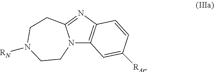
N12C3=C(N=C1CCN([RN])CC2)C=CC([RAr])=C3
